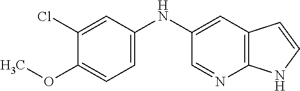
C1(NC2=CC=C(OC)C(Cl)=C2)=CC2=C(N=C1)NC=C2
